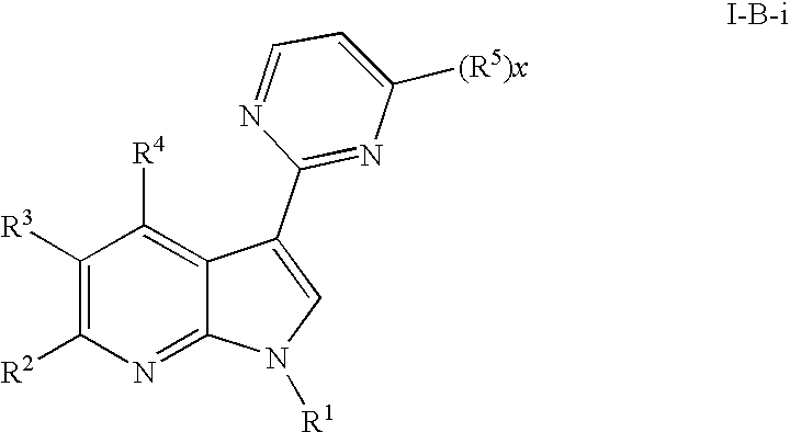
C1([R3])=C([R2])N=C2C(=C1[R4])C(C1=NC([(R5)x])=CC=N1)=CN2[R1]
